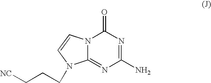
N12C(=NC(N)=NC1=O)N(CCC[NC])C=C2
